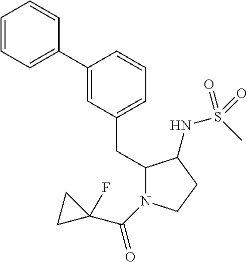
C1(C2=CC=CC=C2)=CC(CC2N(C(C3(F)CC3)=O)CCC2NS(C)(=O)=O)=CC=C1
